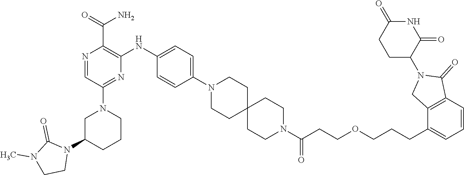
C1C(N2C(=O)N(C)CC2)CCCN1C1=NC(NC2=CC=C(N3CCC4(CC3)CCN(C(CCOCCCC3=CC=CC5=C3CN(C3C(=O)NC(=O)CC3)C5=O)=O)CC4)C=C2)=C(C(=O)N)N=C1
